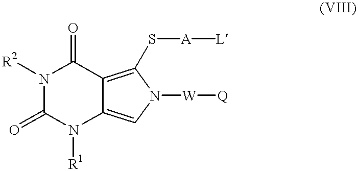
N1([R2])C(=O)N([R1])C2=CN([W][Q])C(S[A][L])=C2C1=O
